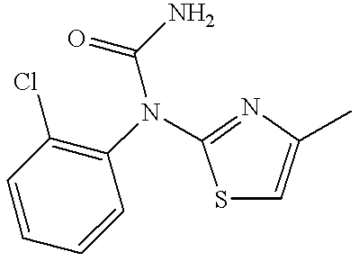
C1=CC(Cl)=C(N(C(=O)N)C2=NC(C)=CS2)C=C1
